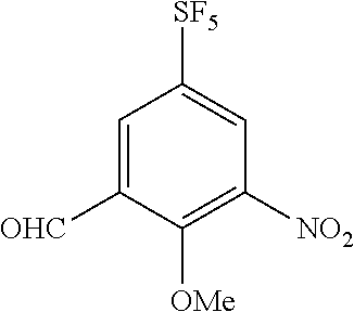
C1=C([OHC])C([OMe])=C([NO2])C=C1[SF5]
